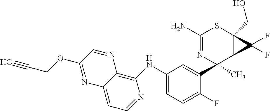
C1(NC2=CC=C(F)C(C3(C)C4C(F)(F)C4(CO)SC(N)=N3)=C2)=C2C(=CC=N1)N=C(OCC#C)C=N2
